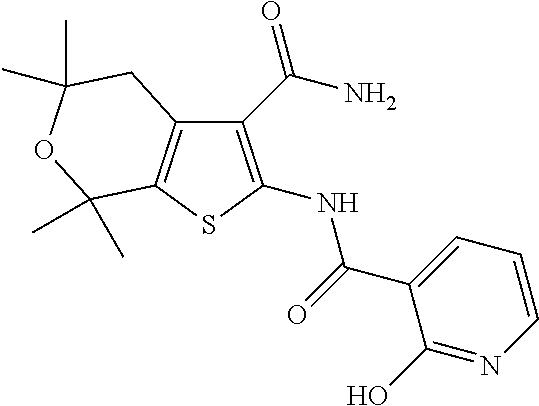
C12=C(SC(NC(=O)C3=CC=CN=C3O)=C1C(N)=O)C(C)(C)OC(C)(C)C2
